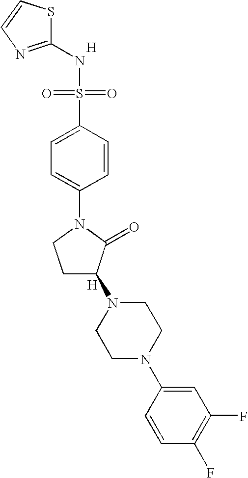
[H].S1C(NS(=O)(=O)C2=CC=C(N3CCC(N4CCN(C5=CC(F)=C(F)C=C5)CC4)C3=O)C=C2)=NC=C1.[H]
